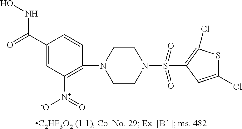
C1(S(N2CCN(C3=C([N+](=O)[O-])C=C(C(=O)NO)C=C3)CC2)(=O)=O)=C(Cl)SC(Cl)=C1
